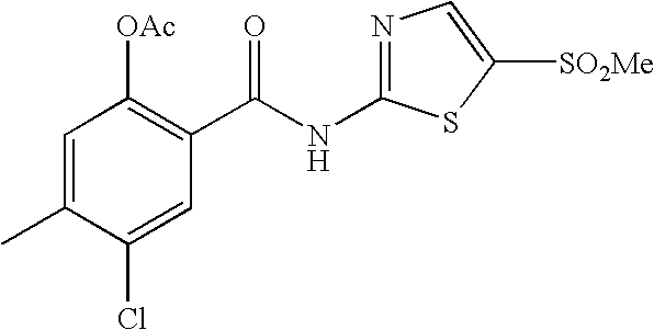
C1=C(C)C(Cl)=CC(C(NC2=NC=C([SO2Me])S2)=O)=C1[OAc]
